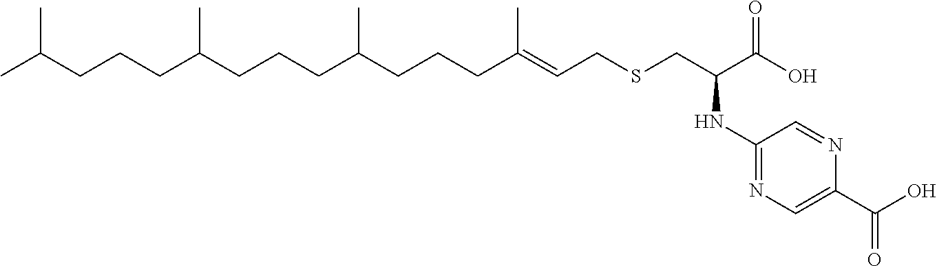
CC(CCCC(CCCC(CCCC(=CCSCC(C(O)=O)NC1=NC=C(C(=O)O)N=C1)C)C)C)C
